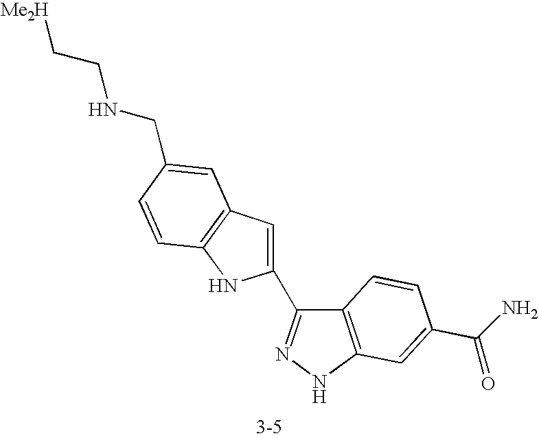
C12=C(NN=C1C1=CC3=C(N1)C=CC(CNCC[Me2H])=C3)C=C(C(N)=O)C=C2
